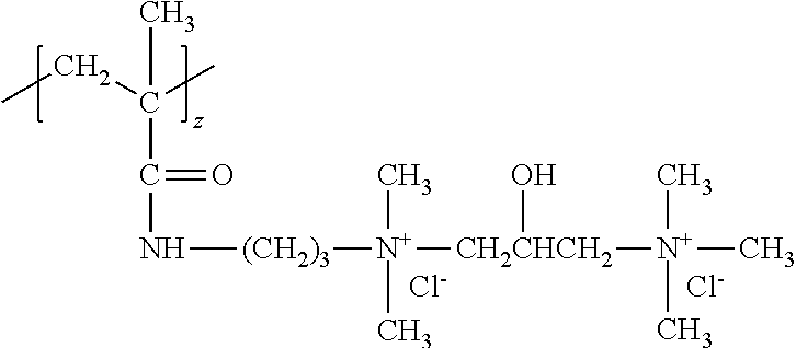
CCC(C)(C)C(N[(CH2)3][N+]([CH2CHCH2](O)[N+](C)(C)C)(C)C)=O.[Cl-].[Cl-]
